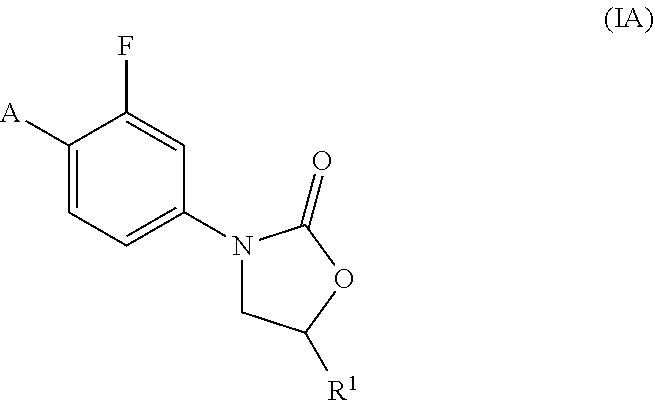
C1([A])=CC=C(N2CC([R1])OC2=O)C=C1F
